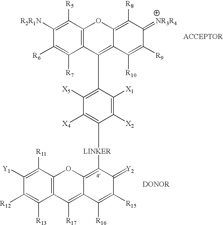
C12=C(C([R5])=C([R2R1N])C([R6])=C1[R7])OC1=C([R8])C(=[NR3R4])C([R9])=C([R10])C1=C2C1=C([X5])C([X4])=C([LINKER]C2=C3C(=C([R17])C4=C(C([R11])=C([Y1])C([R12])=C4[R13])O3)C([R16])=C([R15])C2=[Y2])C([X2])=C1[X1]
